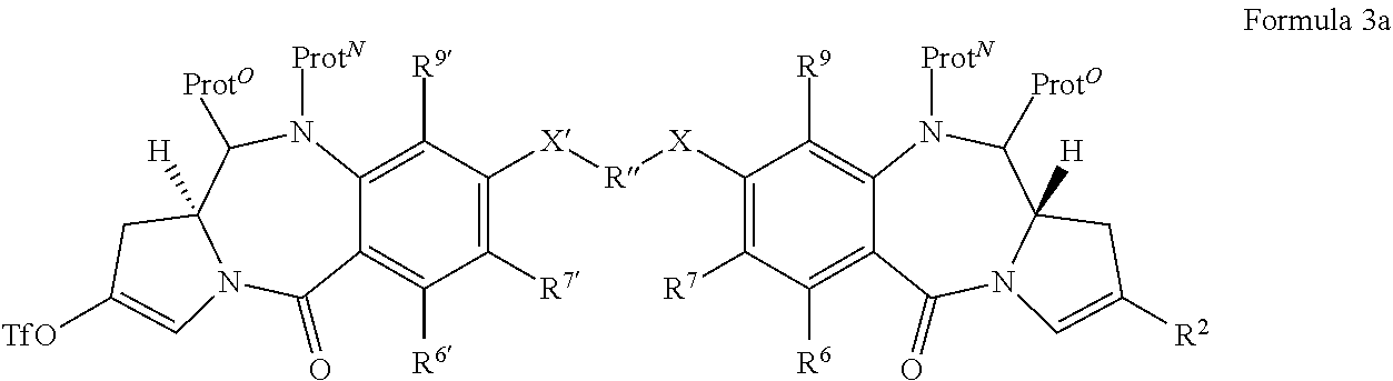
C12=C([R9])C([X][R][X]C3=C([R7])C([R6])=C4C(=C3[R9])N([ProtN])C([ProtO])C3([H])N(C4=O)C=C([R2])C3)=C([R7])C([R6])=C1C(=O)N1C([H])(C([ProtO])N2[ProtN])CC([TfO])=C1
